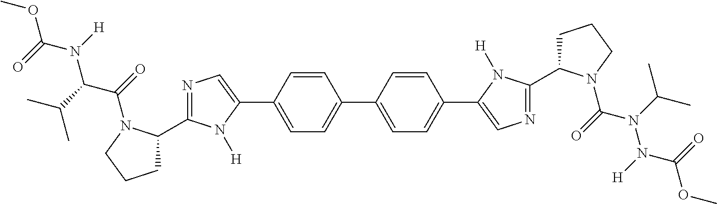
COC(=O)N(C(C(=O)N1C(C2=NC=C(C3=CC=C(C4=CC=C(C5=CN=C(C6CCCN6C(=O)N(C(C)C)N([H])C(=O)OC)N5[H])C=C4)C=C3)N2[H])CCC1)C(C)C)[H]
